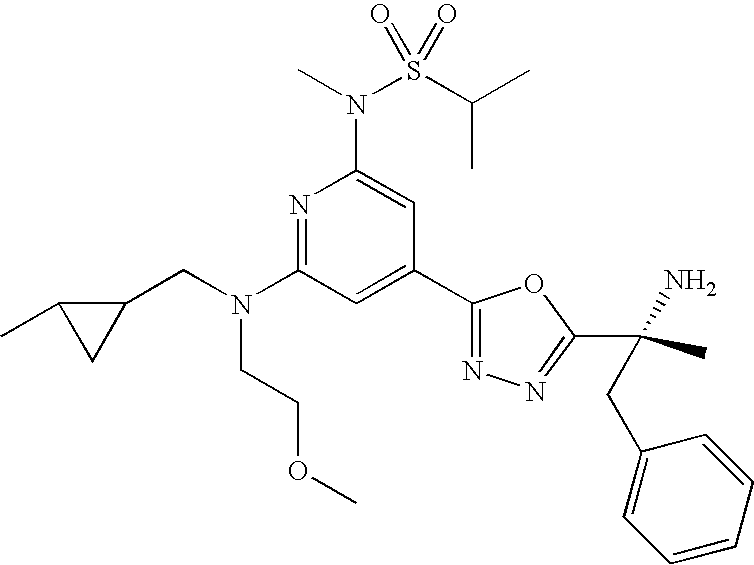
N1=C(N(CC2C(C)C2)CCOC)C=C(C2=NN=C(C(C)(N)CC3=CC=CC=C3)O2)C=C1N(S(C(C)C)(=O)=O)C
